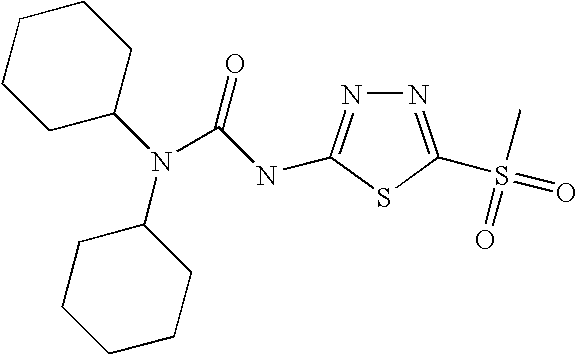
N(C(=O)NC1=NN=C(S(C)(=O)=O)S1)(C1CCCCC1)C1CCCCC1
